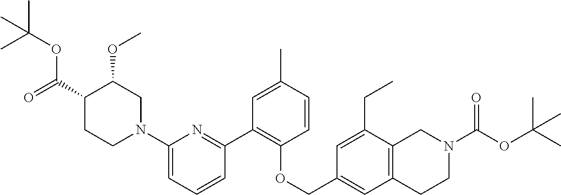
C1(N2CC(OC)C(C(=O)OC(C)(C)C)CC2)=CC=CC(C2=C(OCC3=CC4=C(C(CC)=C3)CN(C(=O)OC(C)(C)C)CC4)C=CC(C)=C2)=N1
